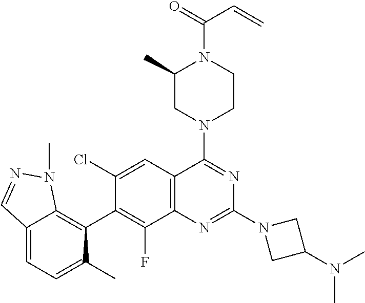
C12=C(C=C(Cl)C(C3=C4C(=CC=C3C)C=NN4C)=C1F)C(N1CCN(C(=O)C=C)C(C)C1)=NC(N1CC(N(C)C)C1)=N2
